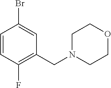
C1=CC(F)=C(CN2CCOCC2)C=C1Br
